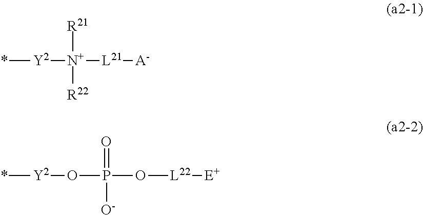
*[Y2][N+]([L21][A-])([R21])[R22].*[Y2]OP(O[L22][E+])(=O)[O-]
